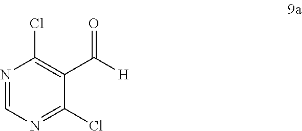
C1(Cl)=NC=NC(Cl)=C1C([H])=O
